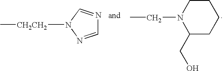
C1=NN([CH2CH2]C)C=N1.CCN1C(CO)CCCC1
